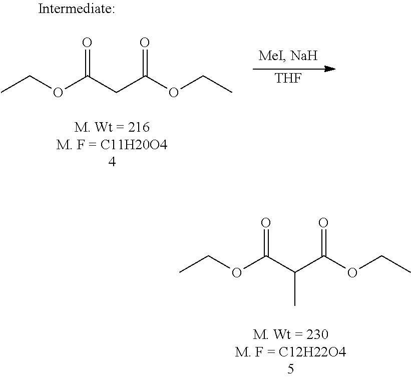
CCOC(C(C(OCC)=O)C)=O.CCOC(CC(OCC)=O)=O.[THF]
